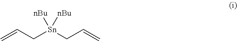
C=CC[Sn](CC=C)([nBu])[nBu]
